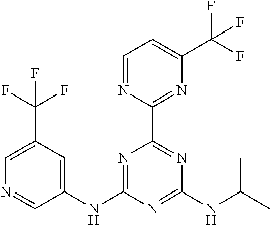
C1=C(C(F)(F)F)C=C(NC2=NC(C3=NC(C(F)(F)F)=CC=N3)=NC(NC(C)C)=N2)C=N1
